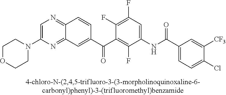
C1=C(N2CCOCC2)N=C2C(=N1)C=CC(C(C1=C(F)C(NC(C3=CC=C(Cl)C([CF3])=C3)=O)=CC(F)=C1F)=O)=C2
